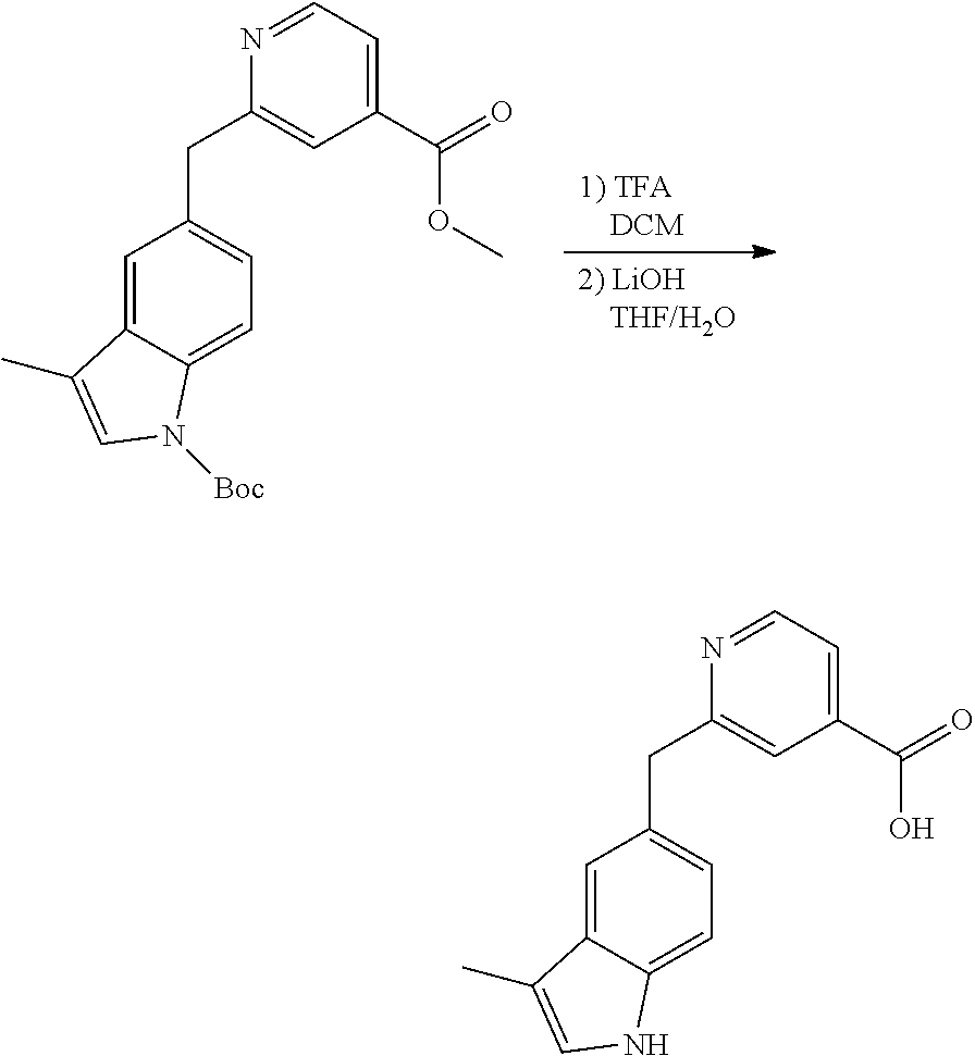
[2) LiOH    THF/H2O].[1) TFA    DCM].C1=C2C(=CC=C1CC1=CC(C(OC)=O)=CC=N1)N([Boc])C=C2C.C1=C2C(=CC=C1CC1=CC(C(O)=O)=CC=N1)NC=C2C
